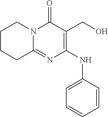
C1=CC=CC(NC2=C(CO)C(=O)N3C(=N2)CCCC3)=C1
